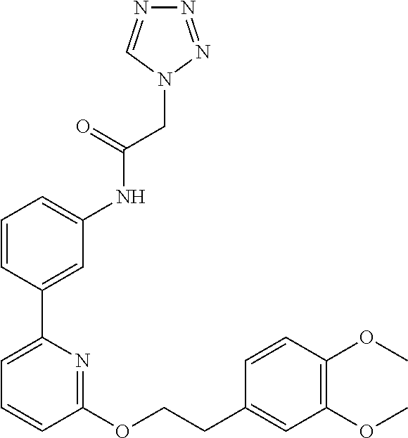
C1=CC(C2=CC=CC(OCCC3=CC(OC)=C(OC)C=C3)=N2)=CC(NC(CN2C=NN=N2)=O)=C1
